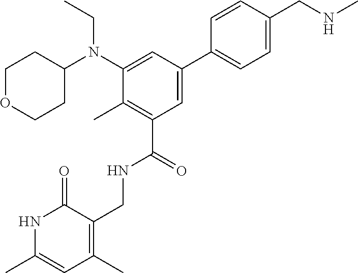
C1=CC(CNC)=CC=C1C1=CC(C(=O)NCC2=C(C)C=C(C)NC2=O)=C(C)C(N(C2CCOCC2)CC)=C1
